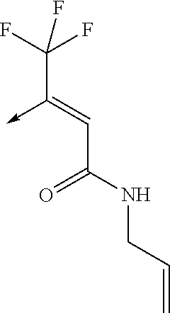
C(C(NCC=C)=O)=C(->C)C(F)(F)F
